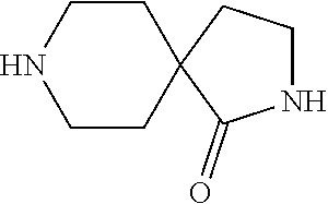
N1CCC2(C1=O)CCNCC2
